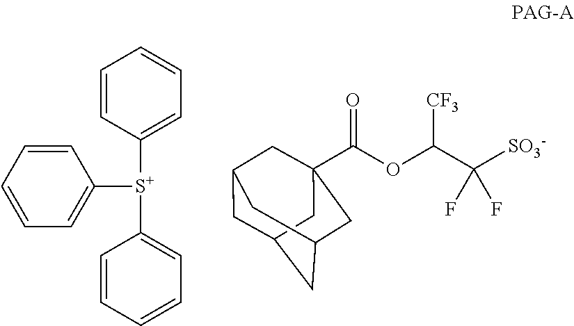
C1=CC([S+](C2=CC=CC=C2)C2=CC=CC=C2)=CC=C1.O=C(OC(C([SO3-])(F)F)[CF3])C12CC3CC(CC(C1)C3)C2
